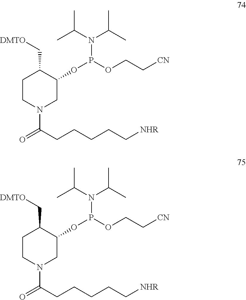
C1CN(C(CCCCC[NHR])=O)CC(OP(OCC[CN])N(C(C)C)C(C)C)C1C[DMTO].C1CN(C(CCCCC[NHR])=O)CC(OP(OCC[CN])N(C(C)C)C(C)C)C1C[DMTO]
